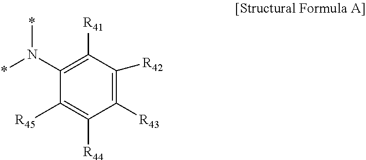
C1([R41])=C(N(*)*)C([R45])=C([R44])C([R43])=C1[R42]
